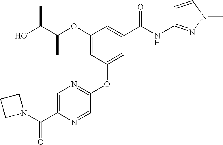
OC(C(OC1=CC(OC2=NC=C(C(N3CCC3)=O)N=C2)=CC(C(=O)NC2=NN(C)C=C2)=C1)C)C
